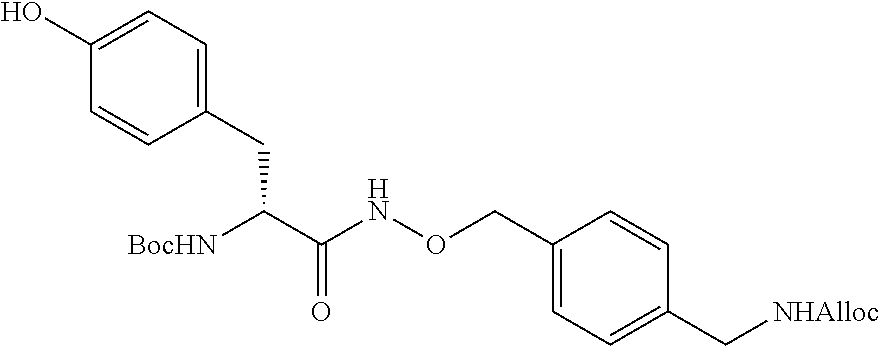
C1(CC(C(NOCC2=CC=C(C[NHAlloc])C=C2)=O)[BocHN])=CC=C(O)C=C1
